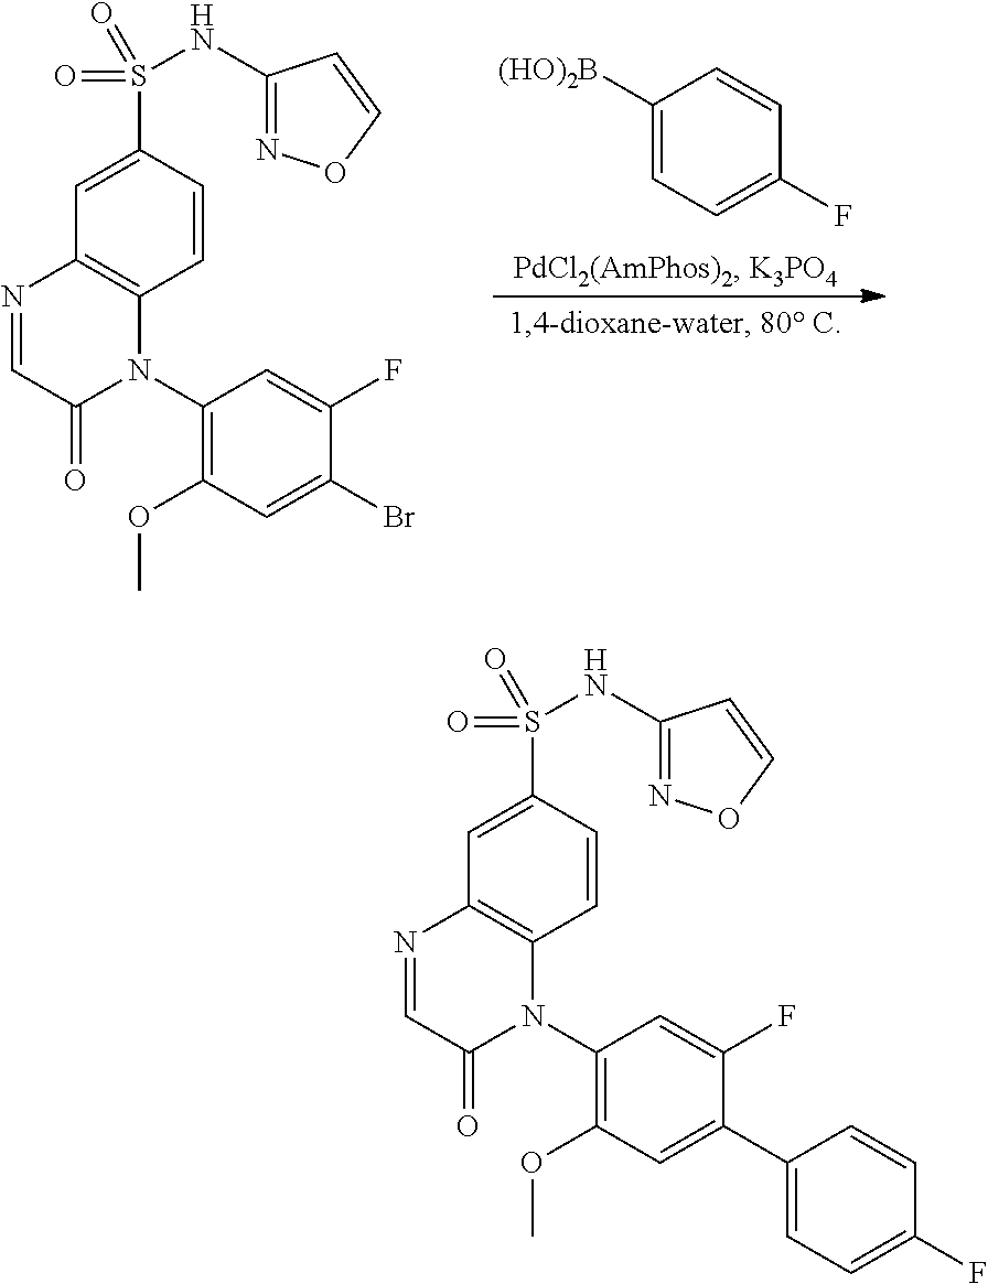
C1([(HO)2B])=CC=C(F)C=C1.C1=C(S(NC2=NOC=C2)(=O)=O)C=CC2=C1N=CC(=O)N2C1=C(OC)C=C(Br)C(F)=C1.C1=C(S(NC2=NOC=C2)(=O)=O)C=CC2=C1N=CC(=O)N2C1=C(OC)C=C(C2=CC=C(F)C=C2)C(F)=C1
